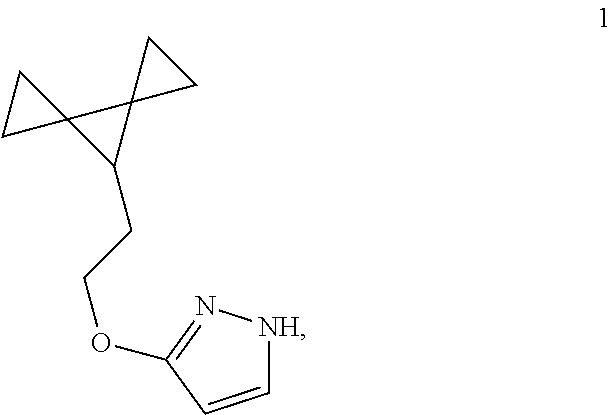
C1=CC(OCCC2C3(C24CC4)CC3)=N[NH]1
